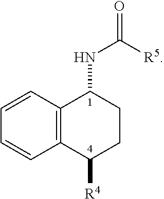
C12=C(C([R4])CCC1NC(=O)[R5])C=CC=C2
